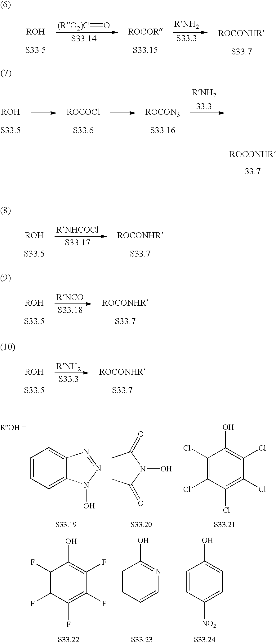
[(RO2)C]=O.C1(F)=C(F)C(F)=C(F)C(F)=C1O.C1=CC([NO2])=CC=C1O.C1CC(=O)N(O)C1=O.C1=CC=C2C(=C1)N=NN2O.C1(Cl)=C(Cl)C(Cl)=C(Cl)C(Cl)=C1O.C1=CC=CN=C1O
